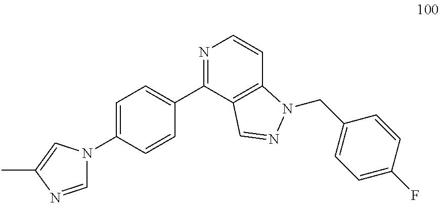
C1=C(N2C=NC(C)=C2)C=CC(C2=NC=CC3=C2C=NN3CC2=CC=C(F)C=C2)=C1
